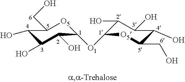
C1([O1]C2C(O)C(O)C(O)C(CO)[O5]2)[O5]C(CO)C(O)C(O)C1O
